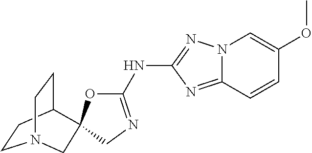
C1(NC2=NCC3(O2)C2CCN(CC2)C3)=NN2C(=N1)C=CC(OC)=C2
